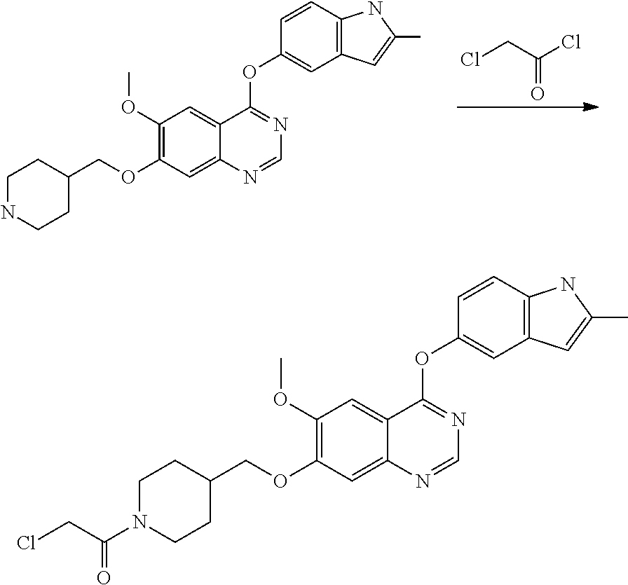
C1(OC)=C(OCC2CCNCC2)C=C2C(=C1)C(OC1=CC3=C(C=C1)NC(C)=C3)=NC=N2.ClCC(Cl)=O.C1(OC)=C(OCC2CCN(C(CCl)=O)CC2)C=C2C(=C1)C(OC1=CC3=C(C=C1)NC(C)=C3)=NC=N2
